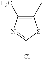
C1(C)=C(C)N=C(Cl)S1
